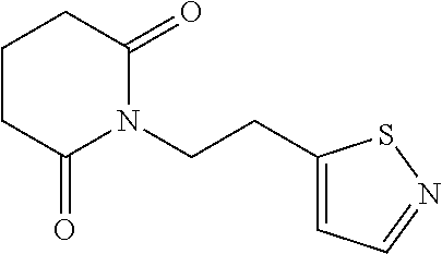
C1CC(=O)N(CCC2=CC=NS2)C(=O)C1
